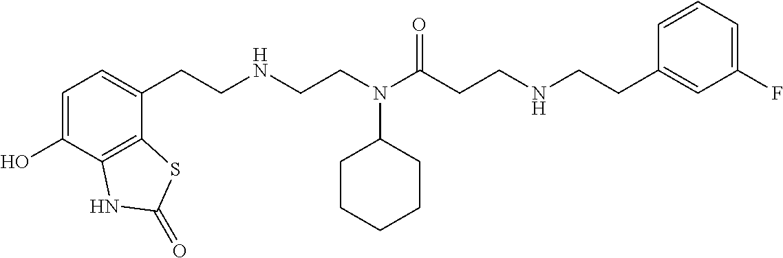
C1=C(O)C2=C(C(CCNCCN(C(CCNCCC3=CC(F)=CC=C3)=O)C3CCCCC3)=C1)SC(=O)N2
